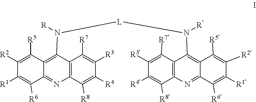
C12=C(C([R8])=C([R4])C([R3])=C1[R7])N=C1C(=C2N([R])[L]N(C2=C3C(=NC4=C2C([R7])=C([R3])C([R4])=C4[R8])C([R6])=C([R1])C([R2])=C3[R5])[R])C([R5])=C([R2])C([R1])=C1[R6]
